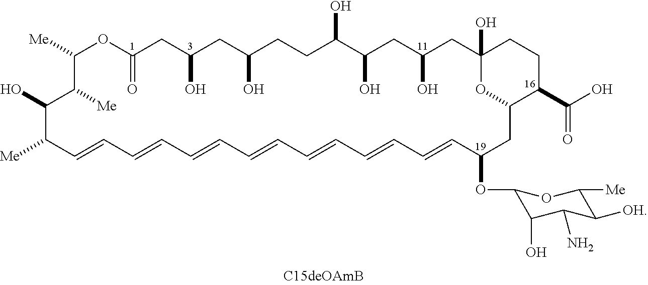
[Me]C1C=CC=CC=CC=CC=CC=CC=CC(OC2C(O)C(N)C([OH])C([Me])O2)CC2C(C(O)=O)CCC(O)(CC(O)CC(O)C(O)CCC(O)CC(O)CC(=O)OC([Me])C([Me])C1O)O2
